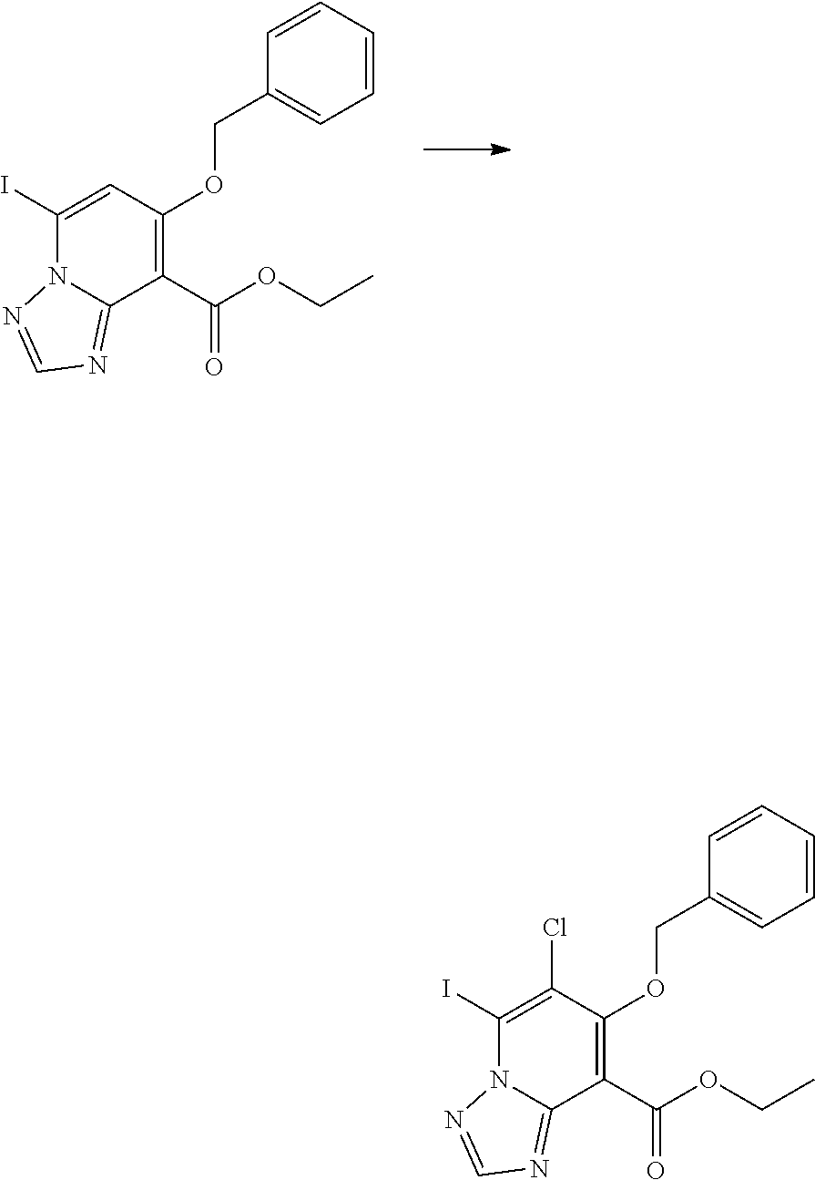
C1(I)=CC(OCC2=CC=CC=C2)=C(C(OCC)=O)C2=NC=NN12.C1(I)=C(Cl)C(OCC2=CC=CC=C2)=C(C(OCC)=O)C2=NC=NN12
